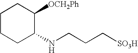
C1(NCCC[SO3H])C([OCH2Ph])CCCC1
